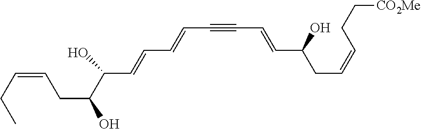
C(C#CC=CC(CC=CCC[CO2Me])O)=CC=CC(O)C(CC=CCC)O
